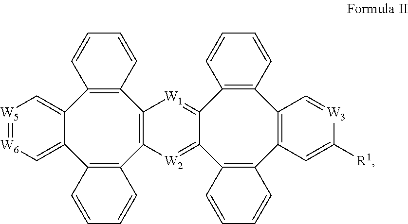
C12=C[W5]=[W6]C=C1C1=C(C3=C(C4=C2C=CC=C4)[W1]=C2C(=[W2]3)C3=C(C4=C(C5=C2C=CC=C5)C=[W3]C([R1])=C4)C=CC=C3)C=CC=C1
